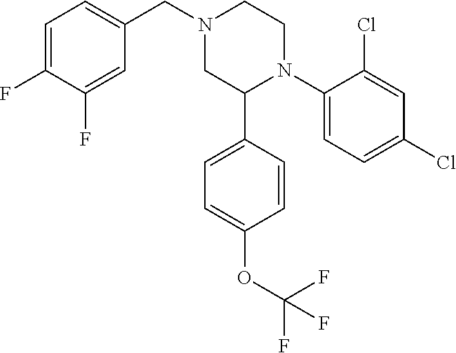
C1=C(F)C(F)=CC(CN2CC(C3=CC=C(OC(F)(F)F)C=C3)N(C3=CC=C(Cl)C=C3Cl)CC2)=C1
